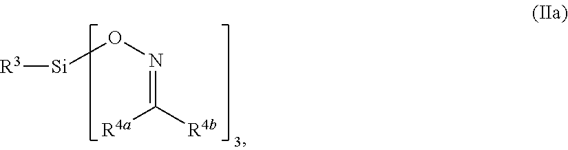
[Si](ON=C([R4b])[R4a])[R3]
